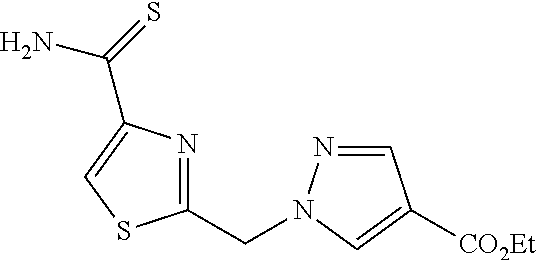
C1(CN2N=CC([CO2Et])=C2)=NC(C(=S)N)=CS1
